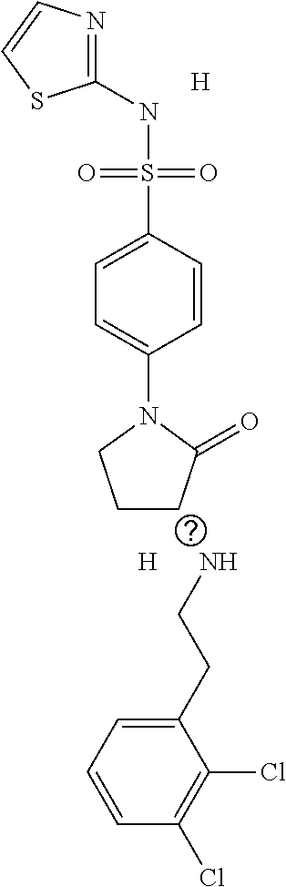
C1(NS(C2=CC=C(N3CCCC3=O)C=C2)(=O)=O)=NC=CS1.[H].[H].NCCC1=CC=CC(Cl)=C1Cl
